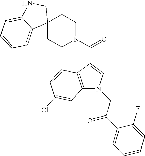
N1(CC(C2=CC=CC=C2F)=O)C2=C(C(C(N3CCC4(CC3)CNC3=CC=CC=C43)=O)=C1)C=CC(Cl)=C2
